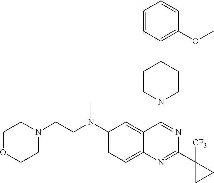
C1(N(CCN2CCOCC2)C)=CC=C2C(=C1)C(N1CCC(C3=C(OC)C=CC=C3)CC1)=NC(C1([CF3])CC1)=N2
